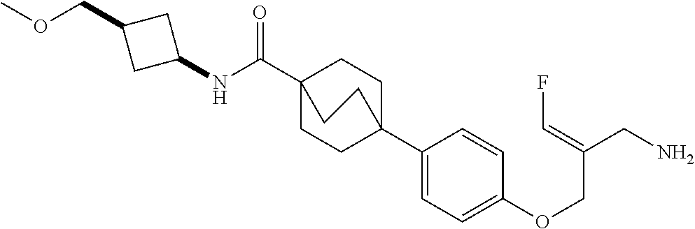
N(C(C12CCC(C3=CC=C(OCC(CN)=CF)C=C3)(CC1)CC2)=O)C1CC(COC)C1
